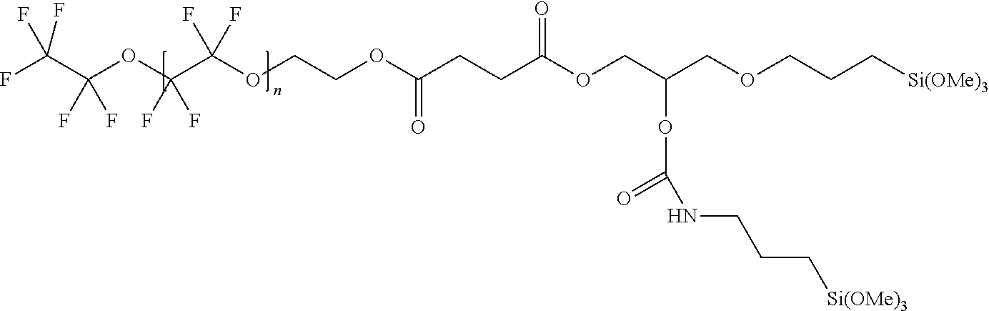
FC(C(OC(C(OCCOC(CCC(OCC(COCCC[Si(OMe)3])OC(=O)NCCC[Si(OMe)3])=O)=O)(F)F)(F)F)(F)F)(F)F
